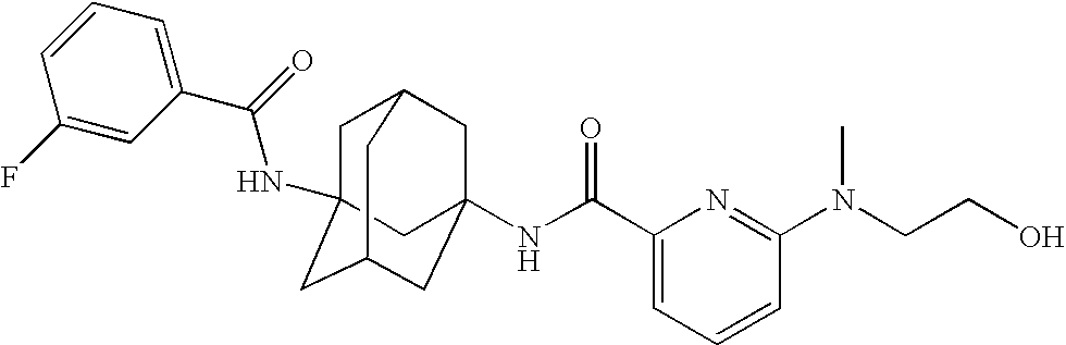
C1C2(NC(C3=CC=CC(F)=C3)=O)CC3CC(NC(C4=CC=CC(N(CCO)C)=N4)=O)(CC1C3)C2
